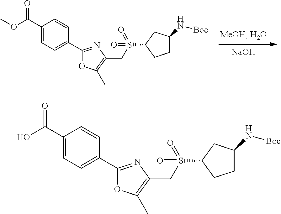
[NaOH].C1(C(OC)=O)=CC=C(C2=NC(CS(C3CCC(N[Boc])C3)(=O)=O)=C(C)O2)C=C1.C1(C(O)=O)=CC=C(C2=NC(CS(C3CCC(N[Boc])C3)(=O)=O)=C(C)O2)C=C1
